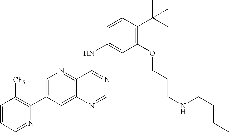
C1=CC=NC(C2=CN=C3C(=C2)N=CN=C3NC2=CC(OCCCNCCCC)=C(C(C)(C)C)C=C2)=C1[CF3]
